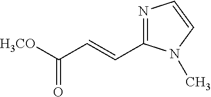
N1=C(C=CC([H3CO])=O)N(C)C=C1
